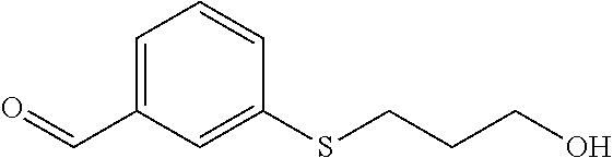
C1=C(C=O)C=C(SCCCO)C=C1
